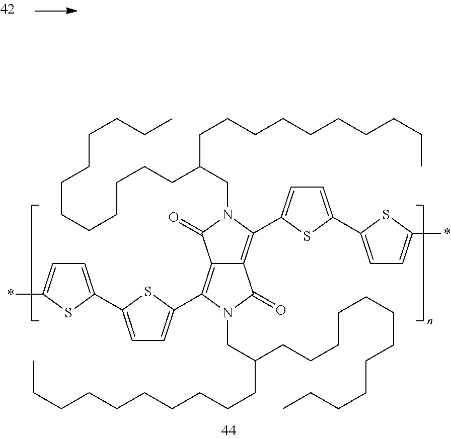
C1=C(*)SC(C2=CC=C(C3=C4C(=C(C5=CC=C(C6=CC=C(*)S6)S5)N(CC(CCCCCCCCCCCC)CCCCCCCCCC)C4=O)C(=O)N3CC(CCCCCCCCCCCC)CCCCCCCCCC)S2)=C1
